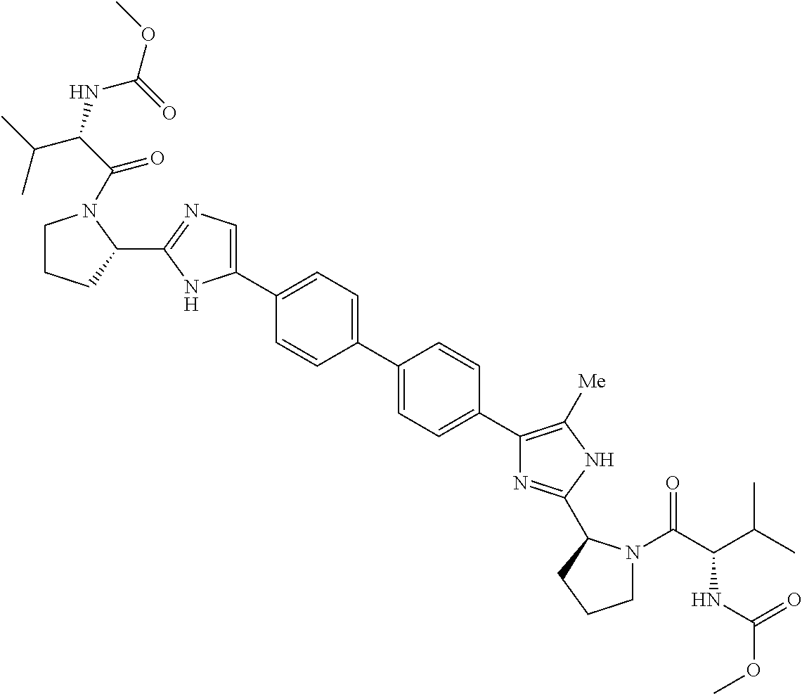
C1(C2=CC=C(C3=CC=C(C4=C([Me])NC(C5N(C(C(C(C)C)NC(OC)=O)=O)CCC5)=N4)C=C3)C=C2)=CN=C(C2N(C(=O)C(NC(OC)=O)C(C)C)CCC2)N1
